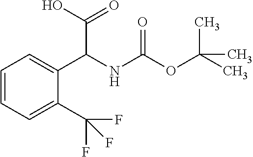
C1=CC=C(C(F)(F)F)C(C(NC(OC(C)(C)C)=O)C(=O)O)=C1
